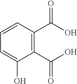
OC(C1=C(C(O)=O)C(O)=CC=C1)=O
